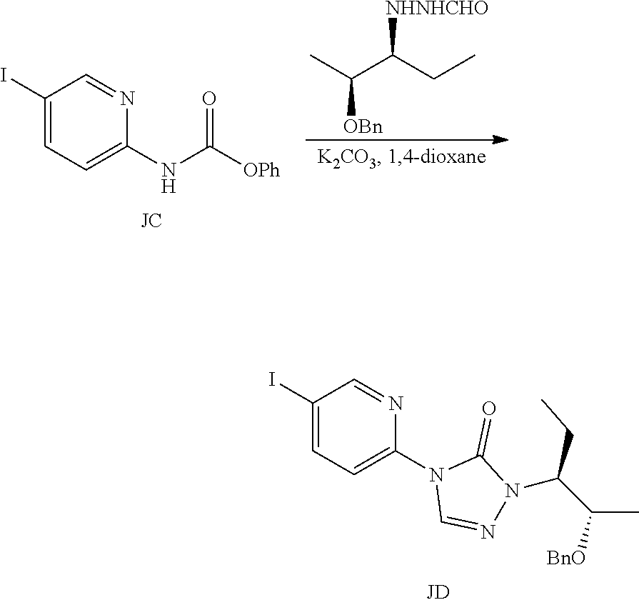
C1(I)=CC=C(N2C=NN(C(CC)C(C)[BnO])C2=O)N=C1.C1(I)=CC=C(NC([OPh])=O)N=C1.CC(C(CC)[NHNHCHO])[OBn]
